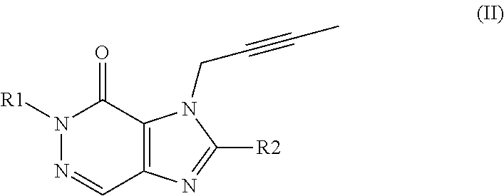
C12=C(N=C([R2])N1CC#CC)C=NN([R1])C2=O
